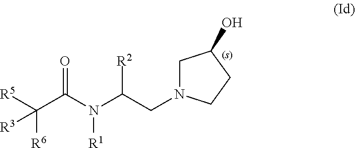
C1N(CC(N(C(C([R5])([R6])[R3])=O)[R1])[R2])CCC1O
